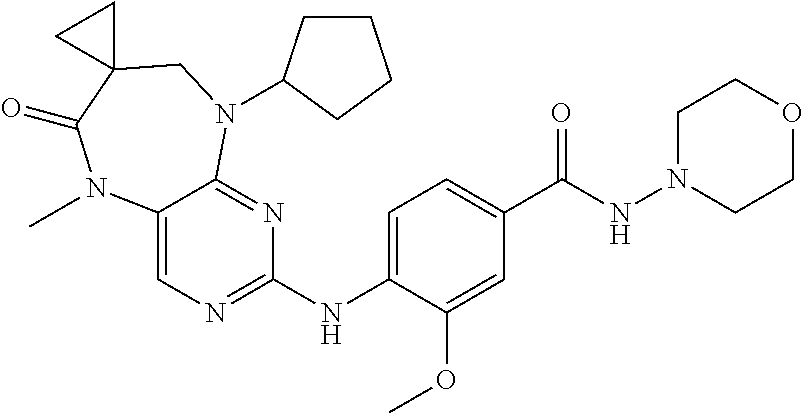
C12=CN=C(NC3=CC=C(C(NN4CCOCC4)=O)C=C3OC)N=C1N(C1CCCC1)CC1(C(=O)N2C)CC1
